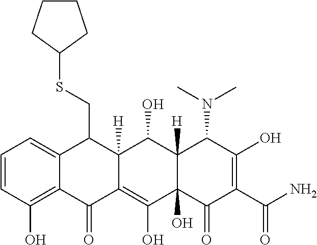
C1=CC(O)=C2C(=C1)C(CSC1CCCC1)C1([H])C(=C(O)C3(O)C([H])(C1O)C(N(C)C)C(O)=C(C(N)=O)C3=O)C2=O
